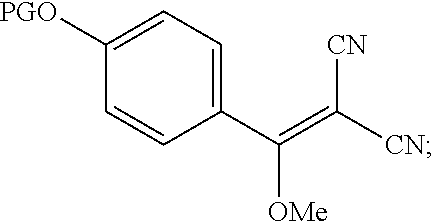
C1([PGO])=CC=C(C([OMe])=C([CN])[CN])C=C1
